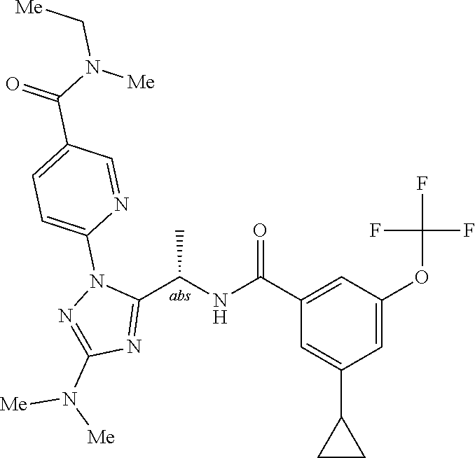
C1(C(=O)NC(C2=NC(N([Me])[Me])=NN2C2=CC=C(C(=O)N(C[Me])[Me])C=N2)C)=CC(OC(F)(F)F)=CC(C2CC2)=C1
